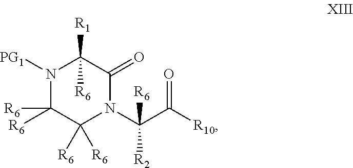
N1([PG1])C([R6])([R6])C([R6])([R6])N(C(C([R10])=O)([R2])[R6])C(=O)C1([R6])[R1]
